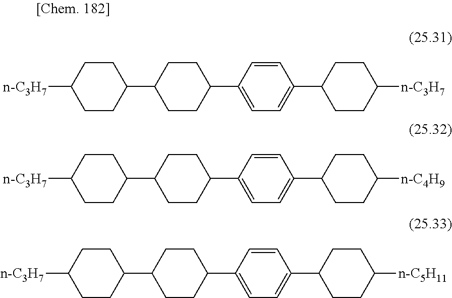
C1(C2CCC(C3=CC=C(C4CCC([n-C3H7])CC4)C=C3)CC2)CCC([n-C3H7])CC1.C1(C2CCC(C3=CC=C(C4CCC([n-C4H9])CC4)C=C3)CC2)CCC([n-C3H7])CC1.C1(C2CCC(C3=CC=C(C4CCC([n-C5H11])CC4)C=C3)CC2)CCC([n-C3H7])CC1
